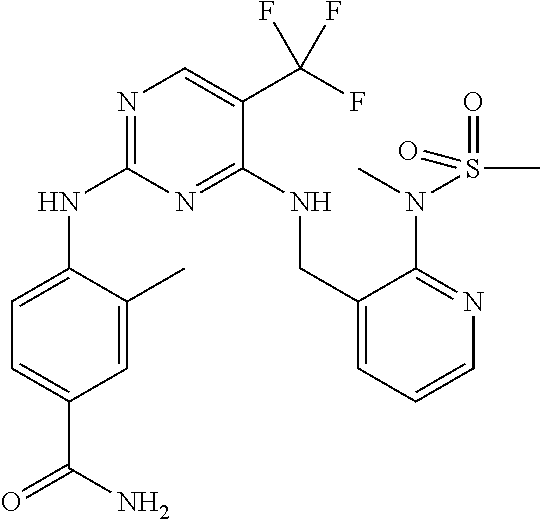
N1=C(NC2=CC=C(C(N)=O)C=C2C)N=C(NCC2=CC=CN=C2N(S(=O)(C)=O)C)C(C(F)(F)F)=C1
